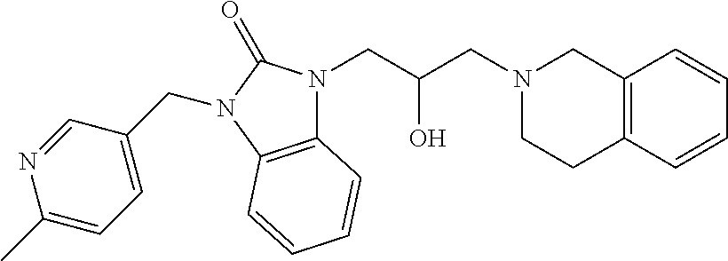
N1(CC(CN2CCC3=C(C2)C=CC=C3)O)C2=C(N(CC3=CC=C(C)N=C3)C1=O)C=CC=C2
